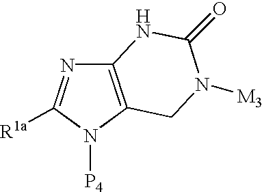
C12=C(N([P4])C([R1a])=N1)CN([M3])C(=O)N2
